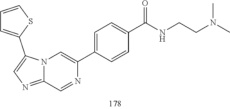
C12=NC=C(C3=CC=CS3)N1C=C(C1=CC=C(C(NCCN(C)C)=O)C=C1)N=C2
